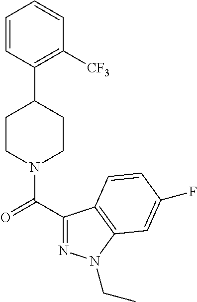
C1(C2CCN(C(C3=NN(CC)C4=C3C=CC(F)=C4)=O)CC2)=C([CF3])C=CC=C1
